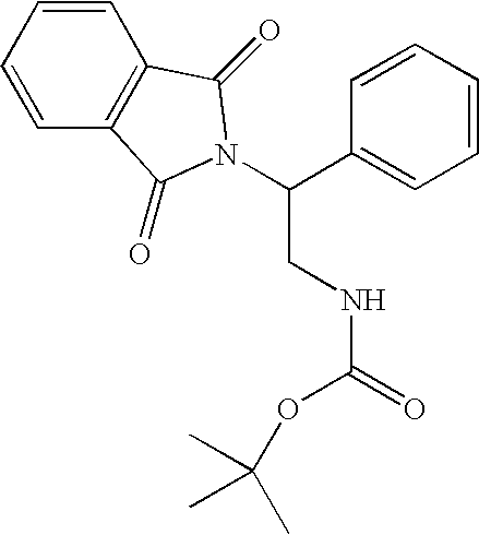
C1=CC=CC=C1C(CNC(=O)OC(C)(C)C)N1C(=O)C2=C(C=CC=C2)C1=O
